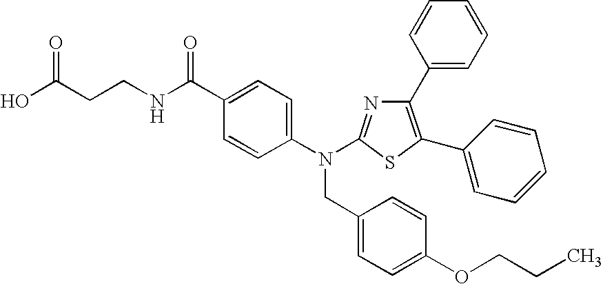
OC(CCNC(C1=CC=C(N(CC2=CC=C(OCCC)C=C2)C2=NC(C3=CC=CC=C3)=C(C3=CC=CC=C3)S2)C=C1)=O)=O
